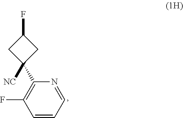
C1(C2([NC])CC(F)C2)=C(F)C=CC=N1
